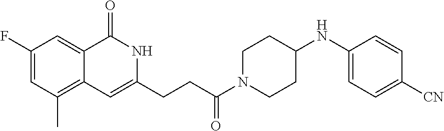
C1=C(F)C=C2C(=C1C)C=C(CCC(N1CCC(NC3=CC=C([CN])C=C3)CC1)=O)NC2=O
